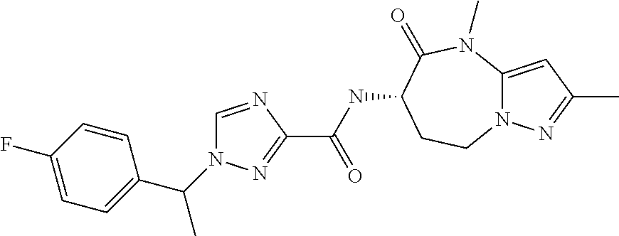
C12=CC(C)=NN1CCC(NC(C1=NN(C(C3=CC=C(F)C=C3)C)C=N1)=O)C(=O)N2C
